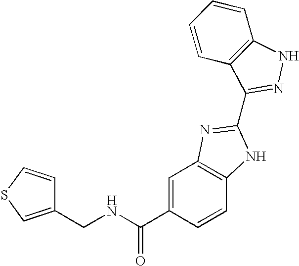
C(NC(C1=CC2=C(C=C1)NC(C1=NNC3=C1C=CC=C3)=N2)=O)C1=CSC=C1
